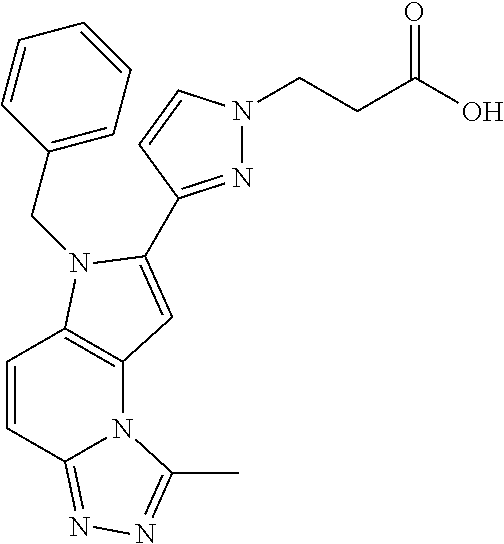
C1=CC2=NN=C(C)N2C2=C1N(CC1=CC=CC=C1)C(C1=NN(CCC(O)=O)C=C1)=C2
